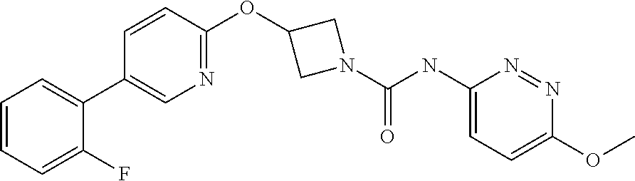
C1=CC=C(F)C(C2=CN=C(OC3CN(C(=O)NC4=CC=C(OC)N=N4)C3)C=C2)=C1
